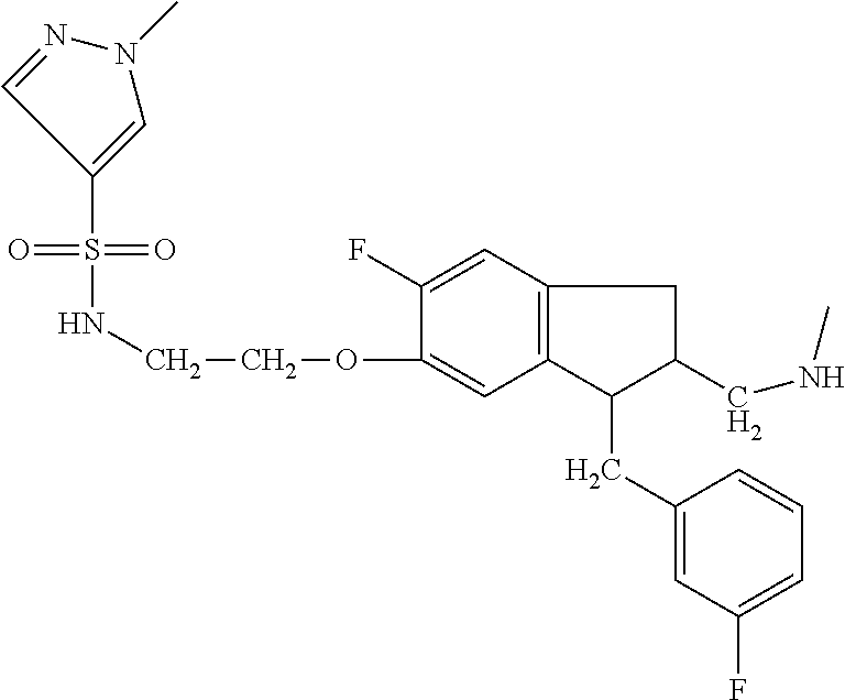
S(=O)(NCCOC1=CC2=C(C=C1F)CC(CNC)C2CC1=CC(F)=CC=C1)(=O)C1=CN(C)N=C1
